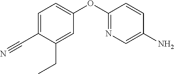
C1=C(CC)C(C#N)=CC=C1OC1=NC=C(N)C=C1
